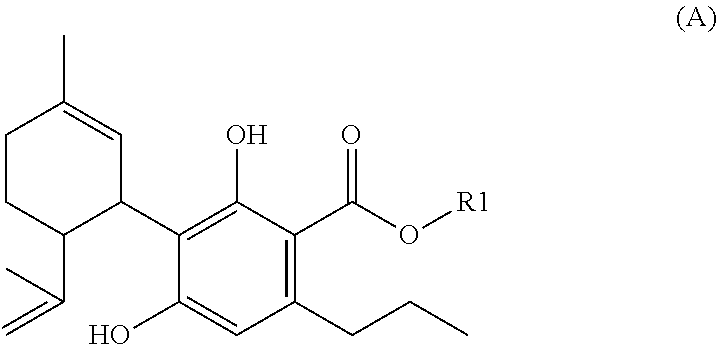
C1(C2C(C(=C)C)CCC(C)=C2)=C(O)C(C(=O)O[R1])=C(CCC)C=C1O
